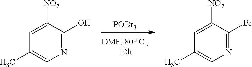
[POBr3].C1=C([NO2])C(O)=NC=C1C.C1=C([NO2])C(Br)=NC=C1C
